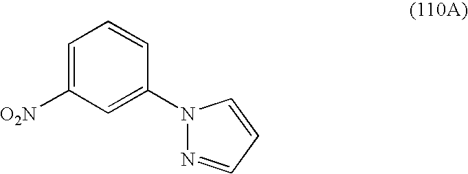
C1=C([O2N])C=C(N2N=CC=C2)C=C1
